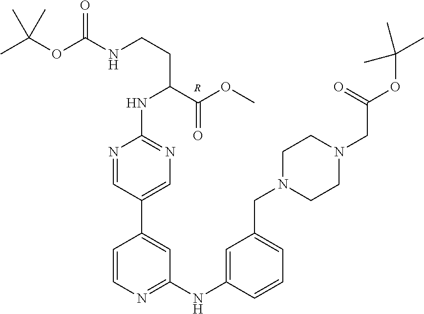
N1=CC(C2=CC(NC3=CC(CN4CCN(CC(OC(C)(C)C)=O)CC4)=CC=C3)=NC=C2)=CN=C1NC(CCNC(=O)OC(C)(C)C)C(OC)=O.[R]
